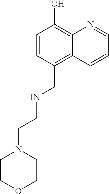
C1=CC(CNCCN2CCOCC2)=C2C(=C1O)N=CC=C2
